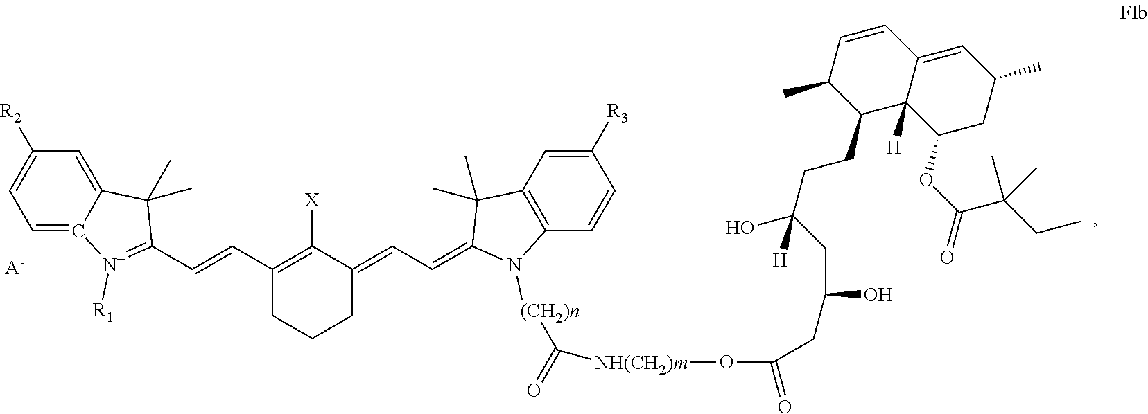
C1=C2C(=CC([R2])=C1)C(C)(C)C(C=CC1=C([X])C(=CC=C3C(C)(C)C4=C(C=CC([R3])=C4)N3[(CH2)n]C(=O)[NH(CH2)m]OC(=O)CC(O)CC(O)([H])CCC3C4([H])C(=CC(C)CC4OC(C(CC)(C)C)=O)C=CC3C)CCC1)=[N+]2[R1].[A-]
